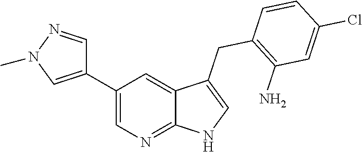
C1(C2=CN(C)N=C2)=CN=C2C(=C1)C(CC1=C(N)C=C(Cl)C=C1)=CN2
